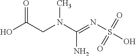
OC(CN(C(=NS(O)(=O)=O)N)C)=O
